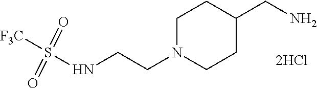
C1N(CCNS([F3C])(=O)=O)CCC(CN)C1
